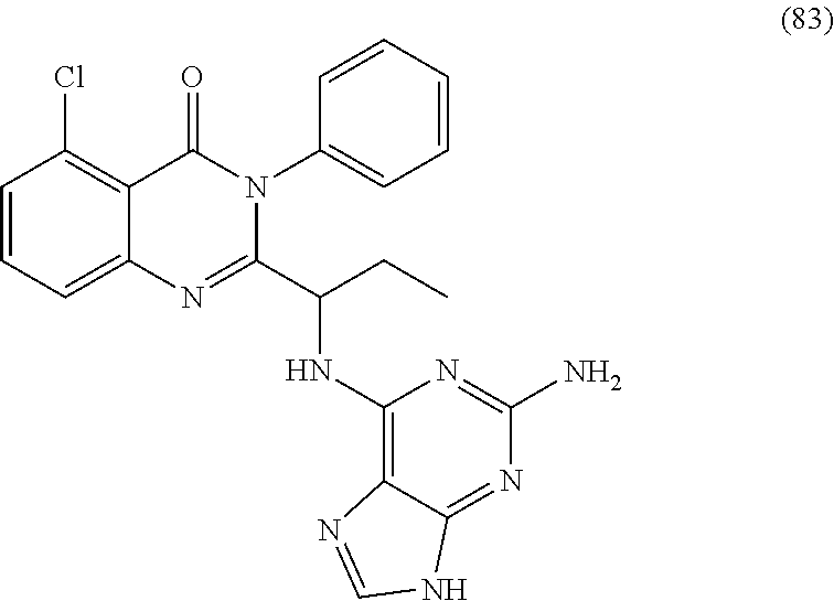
C1=CC=C2C(=C1Cl)C(=O)N(C1=CC=CC=C1)C(C(CC)NC1=C3C(=NC(N)=N1)NC=N3)=N2
